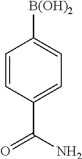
C1=CC(C(N)=O)=CC=C1[B(OH)2]
